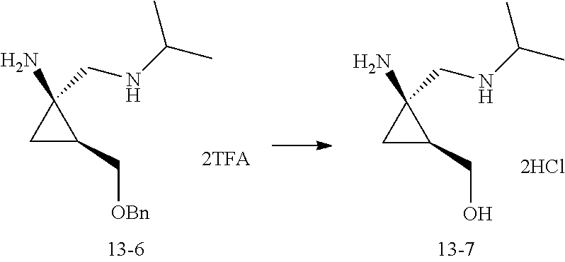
C1C(C[OBn])C1(N)CNC(C)C.C1C(CO)C1(N)CNC(C)C
